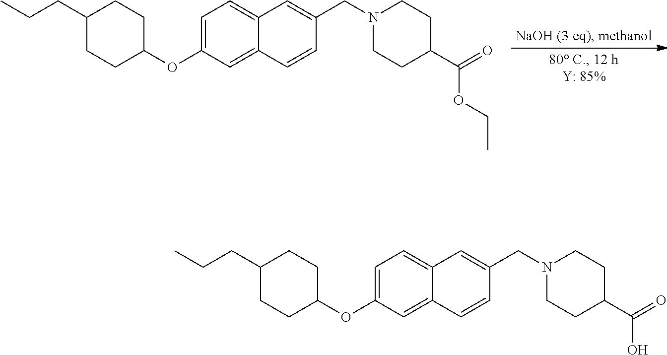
O(C1=CC=C2C(=C1)C=CC(CN1CCC(C(=O)OCC)CC1)=C2)C1CCC(CCC)CC1.O(C1=CC=C2C(=C1)C=CC(CN1CCC(C(=O)O)CC1)=C2)C1CCC(CCC)CC1
